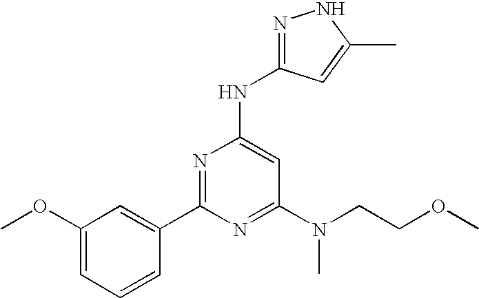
C1(OC)=CC=CC(C2=NC(NC3=NNC(C)=C3)=CC(N(CCOC)C)=N2)=C1
